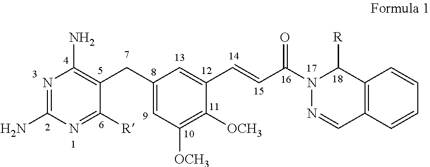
N1=C(N)N=C([R])C(CC2=CC([OCH3])=C([OCH3])C(C=CC(N3C([R])C4=C(C=N3)C=CC=C4)=O)=C2)=C1N
